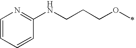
C1=CC=CC(NCCCOC)=N1
